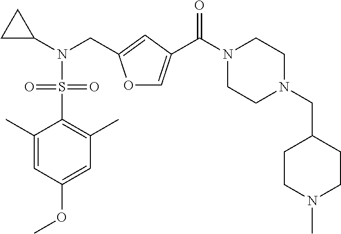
O1C=C(C(N2CCN(CC3CCN(C)CC3)CC2)=O)C=C1CN(C1CC1)S(=O)(=O)C1=C(C)C=C(OC)C=C1C
